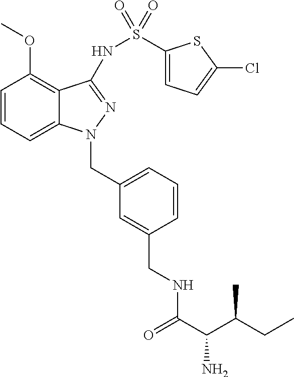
C1=CC=C2C(=C1OC)C(NS(C1=CC=C(Cl)S1)(=O)=O)=NN2CC1=CC=CC(CNC(C(C(CC)C)N)=O)=C1
